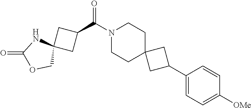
N1(C(C2CC3(C2)NC(=O)OC3)=O)CCC2(CC1)CC(C1=CC=C([OMe])C=C1)C2
